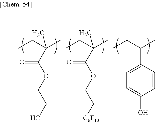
CCC(C)(C)C(OCCO)=O.CCC(C)(C)C(OCC[C6F13])=O.CCC(C)C1=CC=C(O)C=C1
